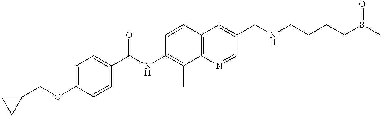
C1(COC2=CC=C(C(NC3=C(C)C4=C(C=C3)C=C(CNCCCCS(C)=O)C=N4)=O)C=C2)CC1
